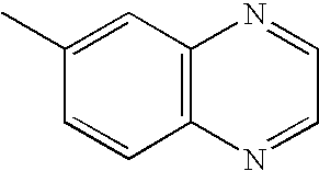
C1(C)=CC2=C(C=C1)N=CC=N2
